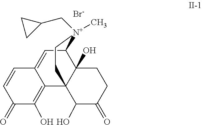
C1(=O)C(O)=C2C(=CC3C4(O)C2(C(O)C(=O)CC4)CC[N+]3(CC2CC2)C)C=C1.[Br-]
